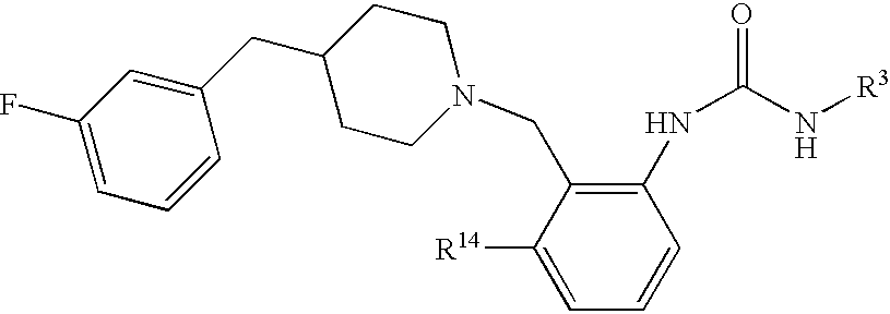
C1([R14])=CC=CC(NC(=O)N[R3])=C1CN1CCC(CC2=CC(F)=CC=C2)CC1
